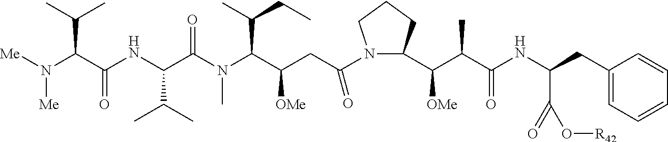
[Me]N(C(C(NC(C(N(C(C(CC(N1C(C(C(C(NC(CC2=CC=CC=C2)C(=O)O[R42])=O)C)[OMe])CCC1)=O)[OMe])C(C)CC)C)=O)C(C)C)=O)C(C)C)[Me]
